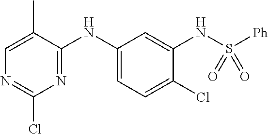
N(C1=CC=C(Cl)C(NS([Ph])(=O)=O)=C1)C1=NC(Cl)=NC=C1C
